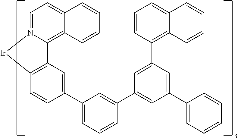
C12=C(C=CC(C3=CC=CC(C4=CC(C5=CC=CC=C5)=CC(C5=C6C(=CC=C5)C=CC=C6)=C4)=C3)=C1)[Ir]N1=CC=C3C(=C21)C=CC=C3
